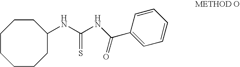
C1CCCCC(NC(=S)NC(C2=CC=CC=C2)=O)CC1
